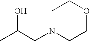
CC(O)CN1CCOCC1
